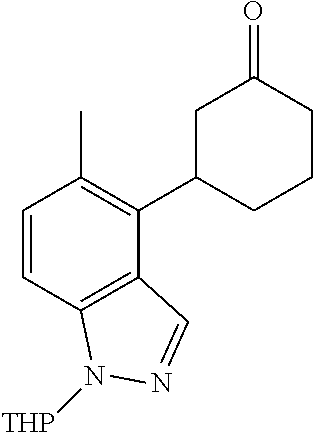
C1=CC2=C(C(C3CCCC(=O)C3)=C1C)C=NN2[THP]
